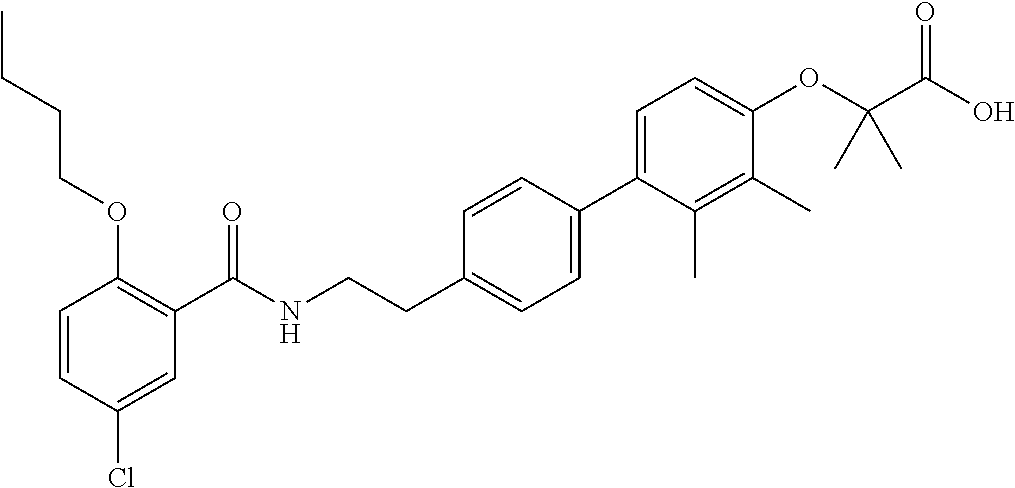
C1=CC(Cl)=CC(C(NCCC2=CC=C(C3=CC=C(OC(C(O)=O)(C)C)C(C)=C3C)C=C2)=O)=C1OCCCC
